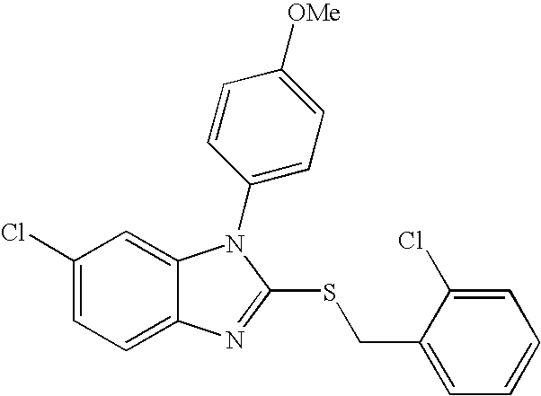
C1(Cl)=CC=C2C(=C1)N(C1=CC=C([OMe])C=C1)C(SCC1=CC=CC=C1Cl)=N2
